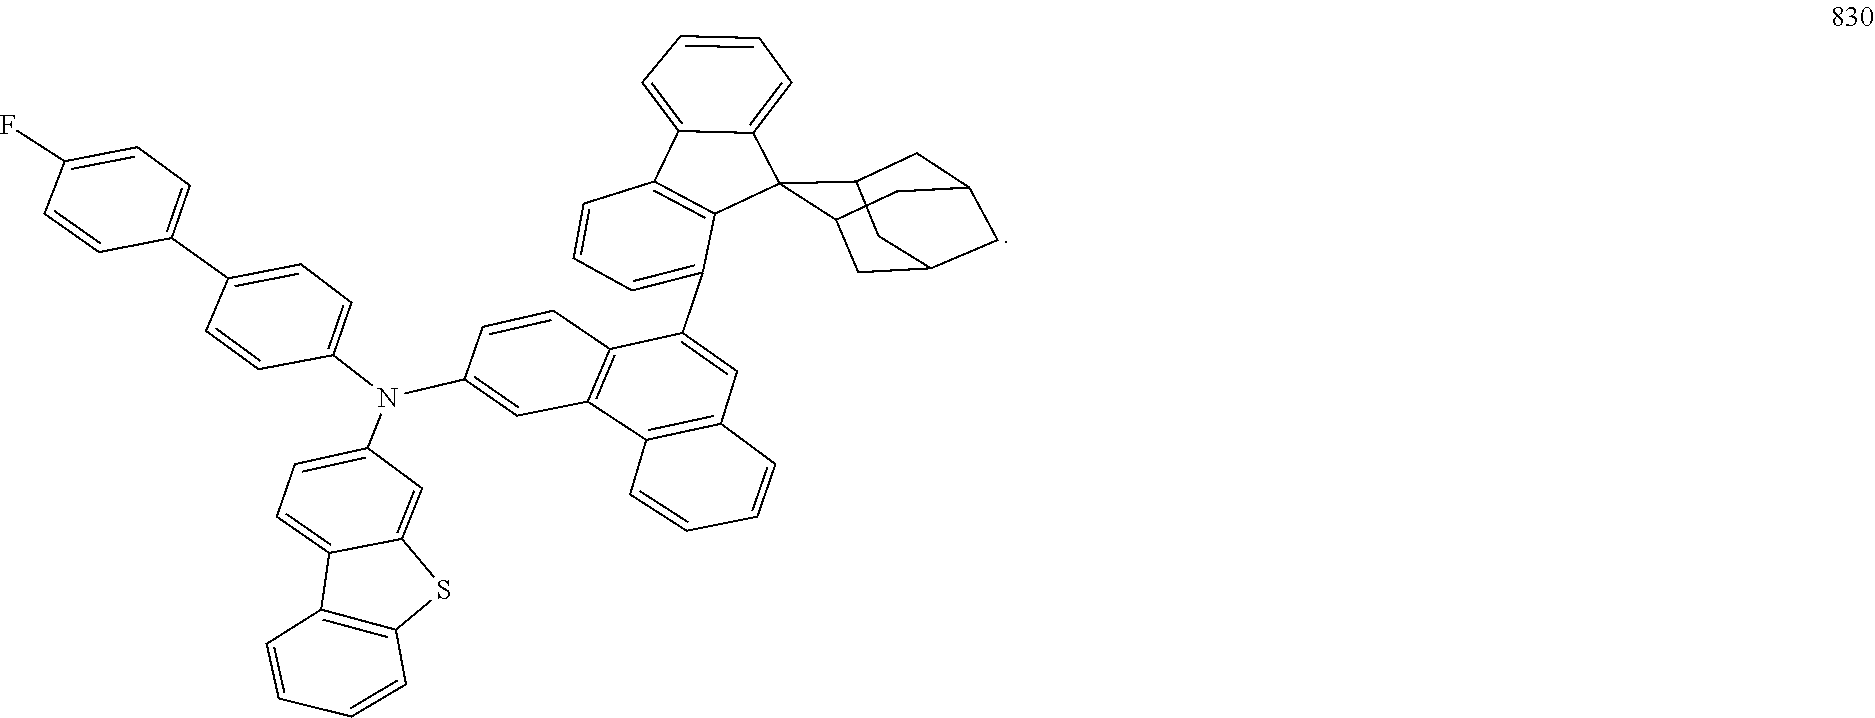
C1=CC(C2=CC=C(N(C3=CC=C4C5=C(SC4=C3)C=CC=C5)C3=CC4=C(C=C3)C(C3=CC=CC5=C3C3(C6=CC=CC=C56)C5CC6CC(CC3C6)C5)=CC3=C4C=CC=C3)C=C2)=CC=C1F
